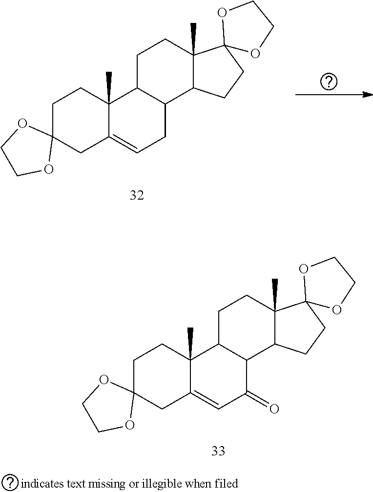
C1C2(CC3=CC(=O)C4C(C3(C)C1)CCC1(C)C4CCC13OCCO3)OCCO2.C1C2(CC3=CCC4C(C3(C)C1)CCC1(C)C4CCC13OCCO3)OCCO2
